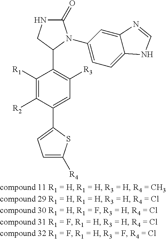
C1([R1])=C([R2])C(C2=CC=C([R4])S2)=CC([R3])=C1C1N(C2=CC=C3C(=C2)N=CN3)C(=O)NC1
